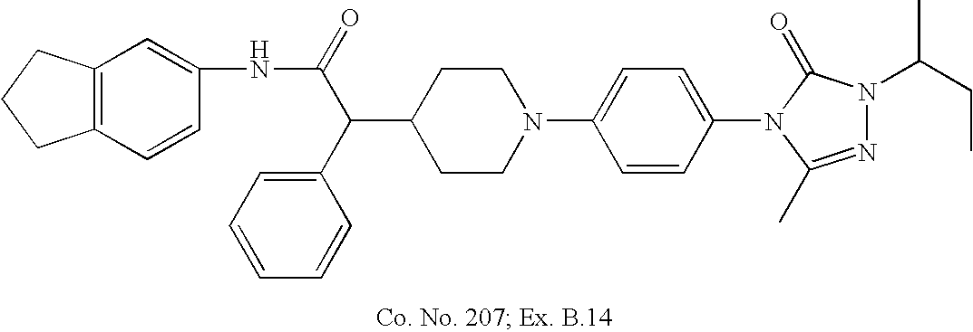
C1(C(C(=O)NC2=CC3=C(C=C2)CCC3)C2=CC=CC=C2)CCN(C2=CC=C(N3C(C)=NN(C(CC)C)C3=O)C=C2)CC1
